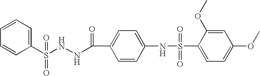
C1=CC(S(NNC(=O)C2=CC=C(NS(C3=CC=C(OC)C=C3OC)(=O)=O)C=C2)(=O)=O)=CC=C1
